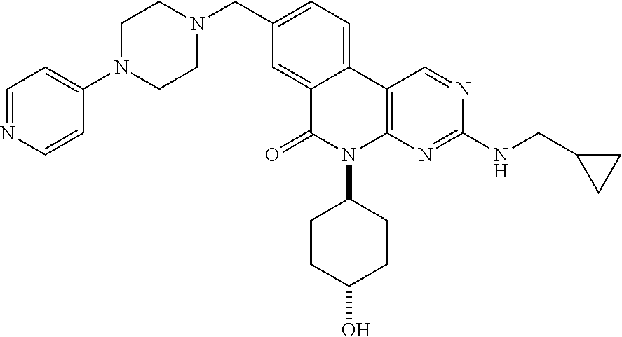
C1N(C2=CC=NC=C2)CCN(CC2=CC=C3C(=C2)C(=O)N(C2CCC(O)CC2)C2=C3C=NC(NCC3CC3)=N2)C1
